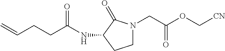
C1N(CC(OC[CN])=O)C(=O)C(NC(CCC=C)=O)C1
